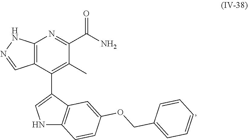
C12=C(C(C3=CNC4=C3C=C(OCC3=CC=CC=C3)C=C4)=C(C)C(C(N)=O)=N1)C=NN2
